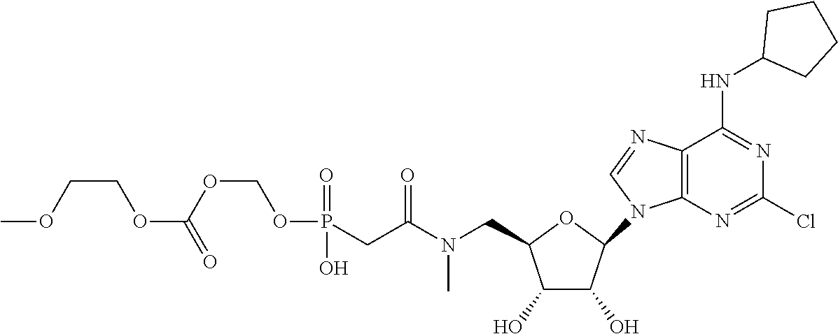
O1C(CN(C(CP(=O)(O)OCOC(=O)OCCOC)=O)C)C(O)C(O)C1N1C=NC2=C1N=C(Cl)N=C2NC1CCCC1
